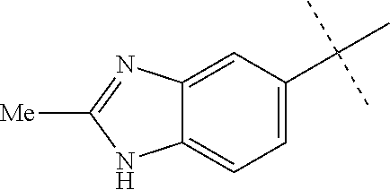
C12=CC(C(C)(C)C)=CC=C1NC([Me])=N2
